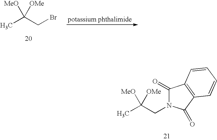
CC(CBr)([MeO])[OMe].CC(CN1C(=O)C2=C(C1=O)C=CC=C2)([MeO])[OMe]
